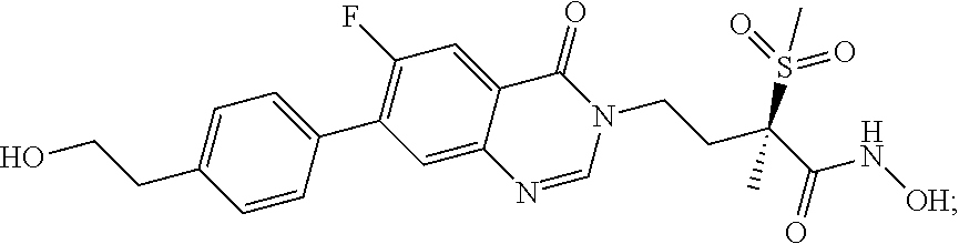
C1=CC(C2=C(F)C=C3C(=C2)N=CN(CCC(S(=O)(=O)C)(C)C(=O)N[OH])C3=O)=CC=C1CCO
